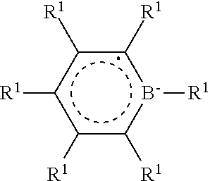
c1([R1])c([R1])c([R1])c([R1])c([R1])[b-]1[R1]
